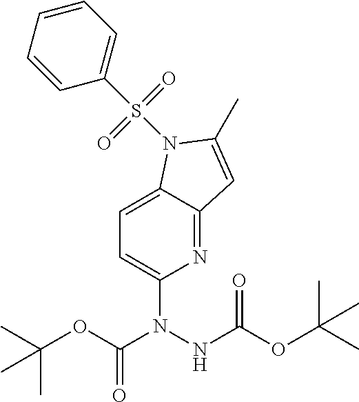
N1=C2C(=CC=C1N(NC(OC(C)(C)C)=O)C(OC(C)(C)C)=O)N(S(=O)(=O)C1=CC=CC=C1)C(C)=C2
